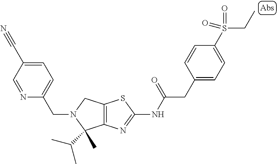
C12=C(N=C(NC(CC3=CC=C(S(CC)(=O)=O)C=C3)=O)S1)C(C)(C(C)C)N(CC1=CC=C(C#N)C=N1)C2
